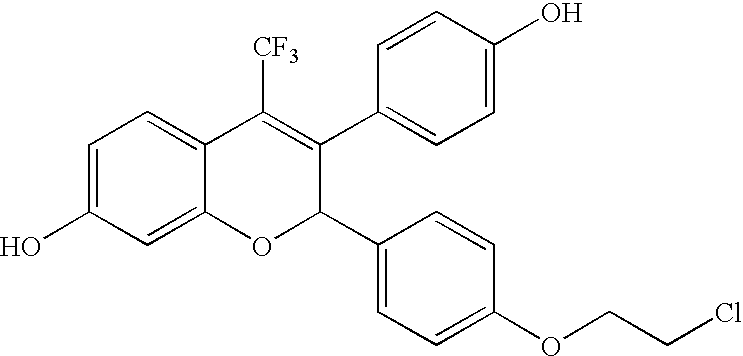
C1=C(O)C=C2C(=C1)C([CF3])=C(C1=CC=C(O)C=C1)C(C1=CC=C(OCCCl)C=C1)O2
